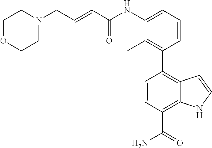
C1(C2=C3C(=C(C(=O)N)C=C2)NC=C3)=C(C)C(NC(C=CCN2CCOCC2)=O)=CC=C1
